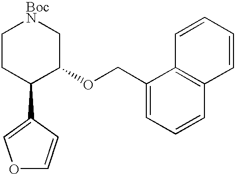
C1CC(C2=COC=C2)C(OCC2=CC=CC3=C2C=CC=C3)C[BocN]1
